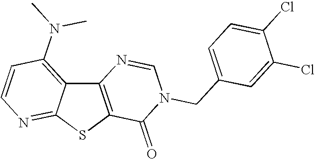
C12=C(SC3=NC=CC(N(C)C)=C13)C(=O)N(CC1=CC=C(Cl)C(Cl)=C1)C=N2
